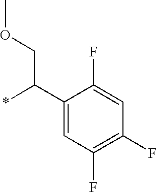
C1(C(COC)*)=CC(F)=C(F)C=C1F
